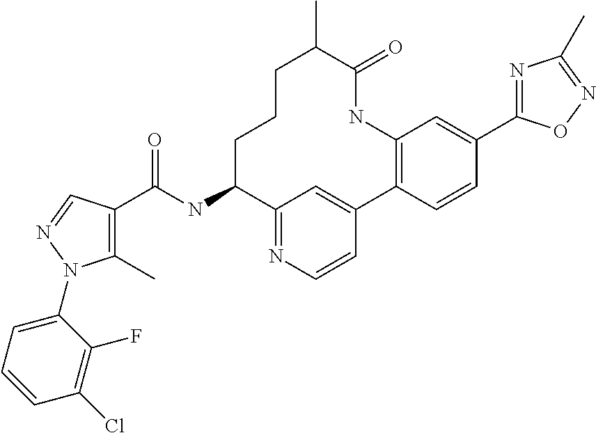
C1(C)=C(C(NC2C3=NC=CC(=C3)C3=C(NC(=O)C(C)CCC2)C=C(C2=NC(C)=NO2)C=C3)=O)C=NN1C1=CC=CC(Cl)=C1F
